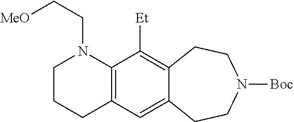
C12=C(C([Et])=C3C(=C1)CCN([Boc])CC3)N(CC[MeO])CCC2
